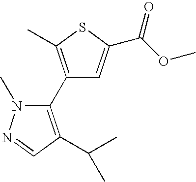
C1(C2=C(C(C)C)C=NN2C)=C(C)SC(C(OC)=O)=C1
